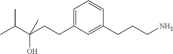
C1(CCC(O)(C(C)C)C)=CC=CC(CCCN)=C1
